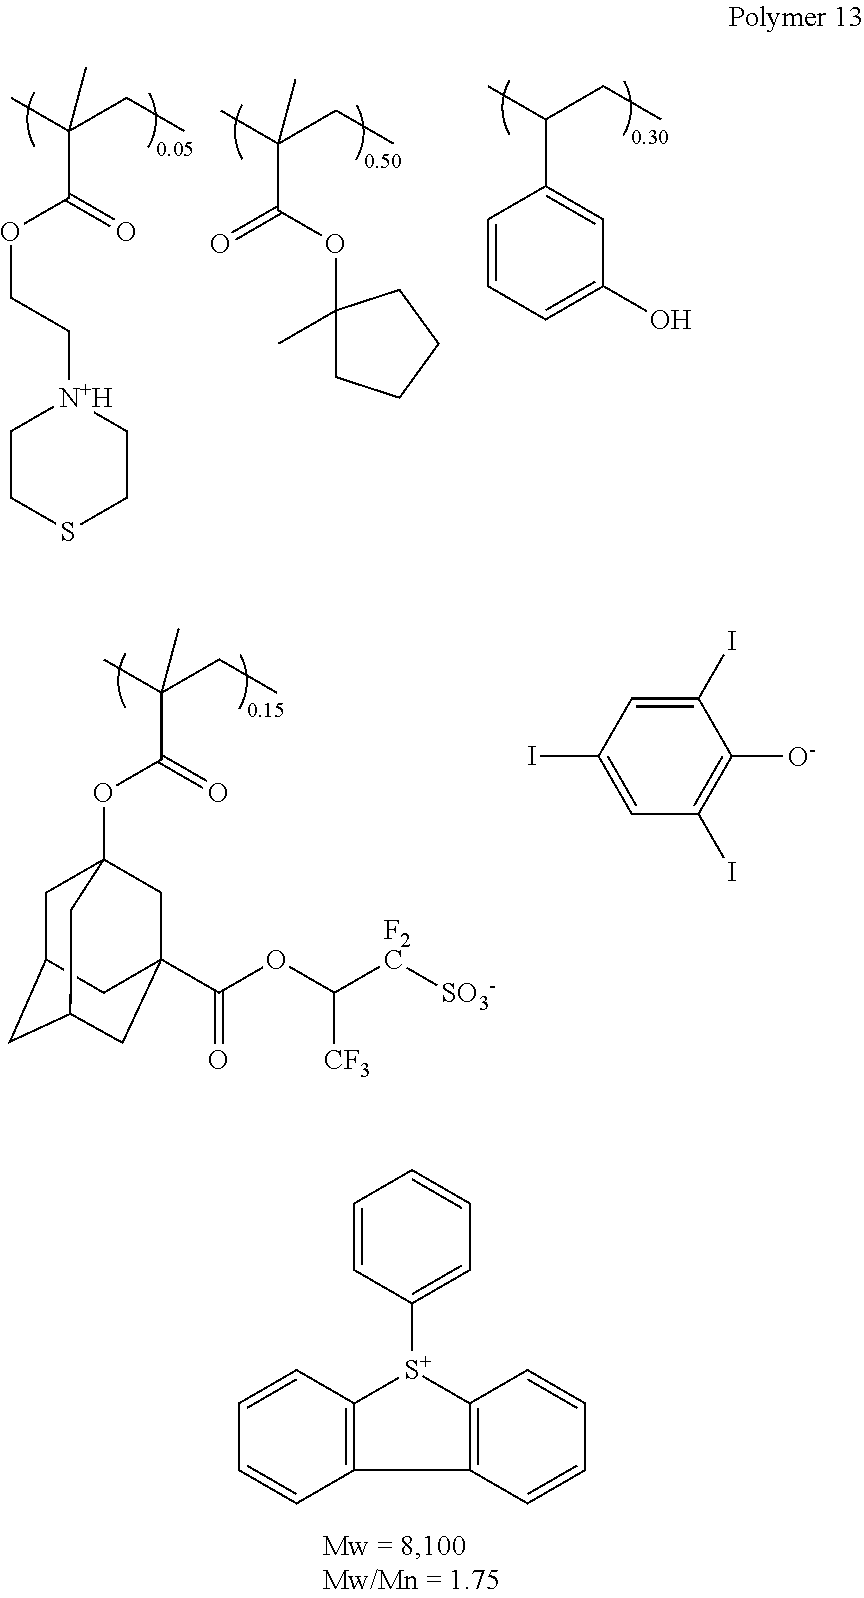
C12=C([S+](C3=CC=CC=C3)C3=C1C=CC=C3)C=CC=C2.O=C(C(C)(CC)C)OC12CC3CC(CC(C(OC([F2C][SO3-])[CF3])=O)(C1)C3)C2.C1(I)=CC(I)=CC(I)=C1[O-].C1(OC(C(C)(CC)C)=O)(C)CCCC1.C1(C(C)CC)=CC(O)=CC=C1.[N+H]1(CCOC(C(C)(CC)C)=O)CCSCC1
